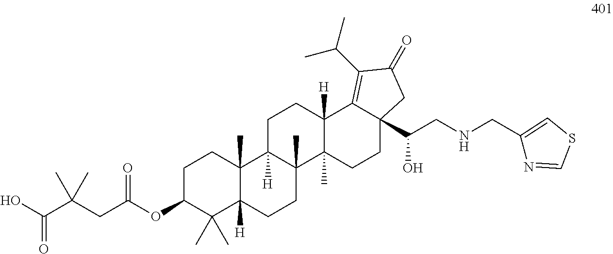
OC(C(CC(OC1CCC2(C)C([H])(C1(C)C)CCC1(C)C2([H])CCC2([H])C1(C)CCC1(C(CNCC3=CSC=N3)O)C2=C(C(C)C)C(=O)C1)=O)(C)C)=O
